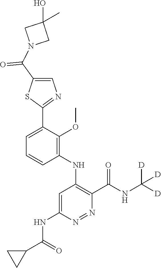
C1=C(C2=NC=C(C(N3CC(O)(C)C3)=O)S2)C(OC)=C(NC2=C(C(NC([D])([D])[D])=O)N=NC(NC(C3CC3)=O)=C2)C=C1
